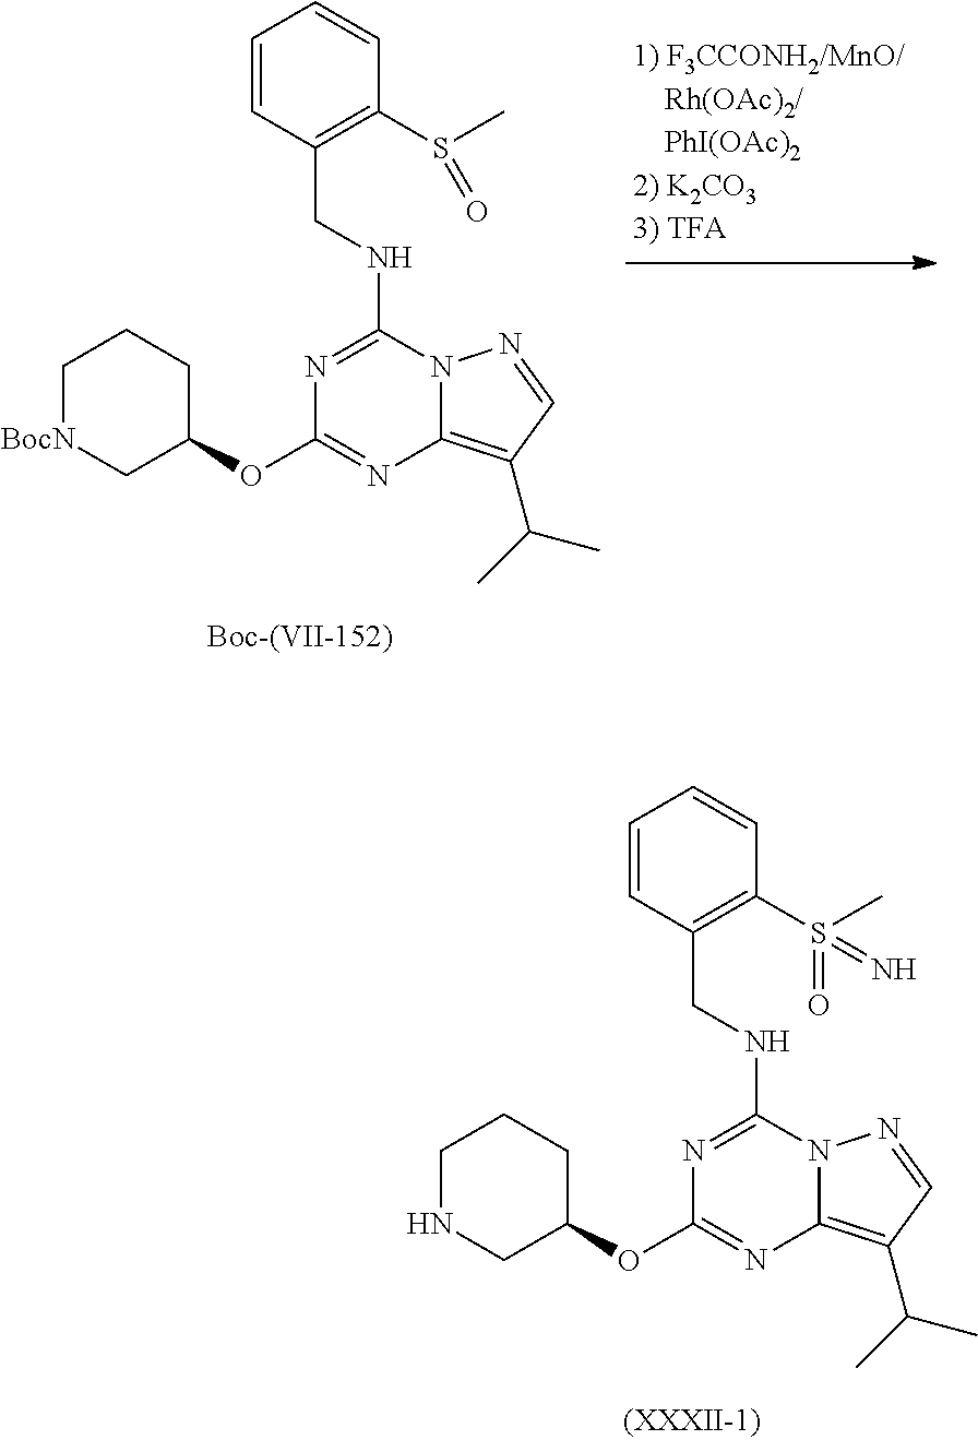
C1[BocN]CC(OC2=NC3=C(C(C)C)C=NN3C(NCC3=C(S(C)=O)C=CC=C3)=N2)CC1.C1NCC(OC2=NC3=C(C(C)C)C=NN3C(NCC3=C(S(C)(=O)=N)C=CC=C3)=N2)CC1
